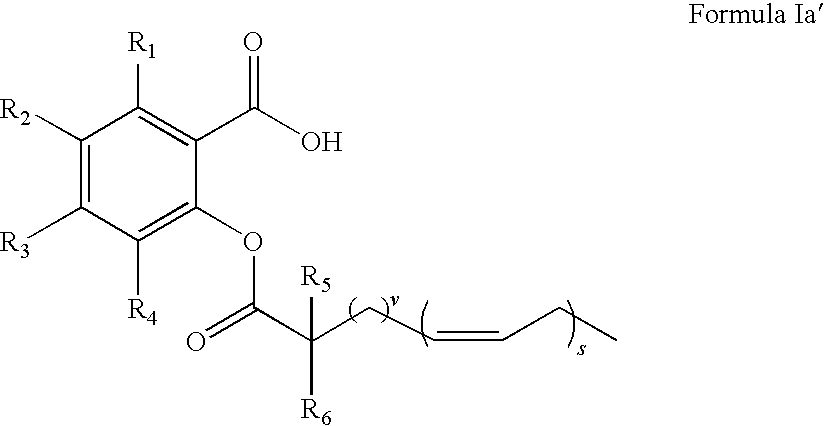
O=C(C(CC=CCC)([R5])[R6])OC1=C([R4])C([R3])=C([R2])C([R1])=C1C(O)=O
